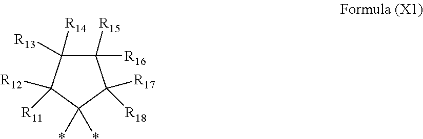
C1([R15])([R16])C([R14])([R13])C([R12])([R11])C(*)(*)C1([R17])[R18]
